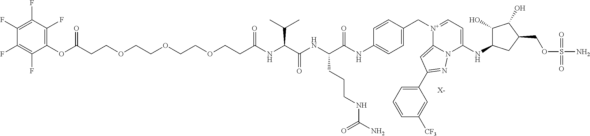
[X-].C(CCOCCOCCOCCC(NC(C(NC(C(NC1=CC=C(C[N+]2=CC=C(NC3C(O)C(O)C(COS(N)(=O)=O)C3)N3C2=CC(C2=CC=CC([CF3])=C2)=N3)C=C1)=O)CCCNC(N)=O)=O)C(C)C)=O)(OC1=C(F)C(F)=C(F)C(F)=C1F)=O
